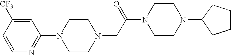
N1(CC(N2CCN(C3CCCC3)CC2)=O)CCN(C2=NC=CC([CF3])=C2)CC1
